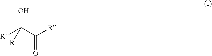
[R]C(C([R])=O)(O)[R]
